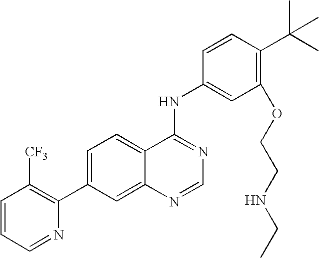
C1=CC=NC(C2=CC=C3C(=C2)N=CN=C3NC2=CC(OCCNCC)=C(C(C)(C)C)C=C2)=C1[CF3]
